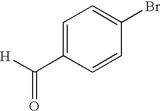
C1=C(C([H])=O)C=CC(Br)=C1
